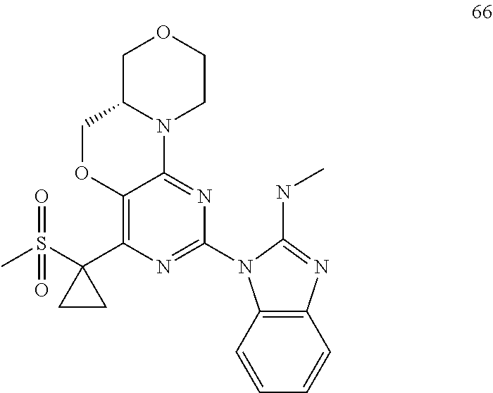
C1C2N(CCO1)C1=NC(N3C4=C(C=CC=C4)N=C3NC)=NC(C3(S(C)(=O)=O)CC3)=C1OC2
